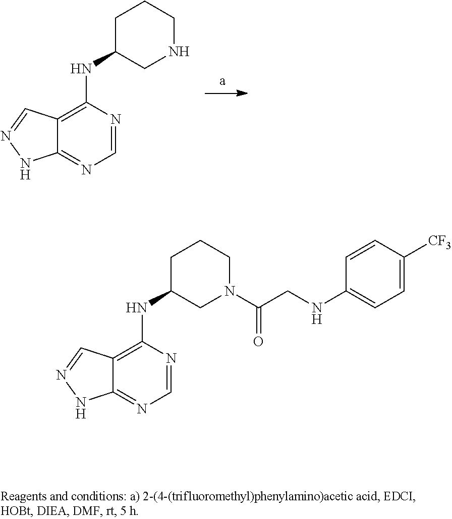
C1=NC(NC2CCCNC2)=C2C(=N1)NN=C2.C1=NC(NC2CCCN(C(CNC3=CC=C([CF3])C=C3)=O)C2)=C2C(=N1)NN=C2
